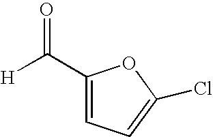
C1(C([H])=O)=CC=C(Cl)O1
